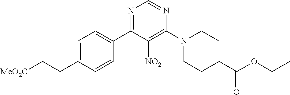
C1=C(CC[MeO2C])C=CC(C2=NC=NC(N3CCC(C(OCC)=O)CC3)=C2[NO2])=C1
